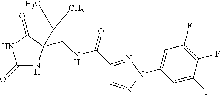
C1(C(NCC2(C(C)C)C(=O)NC(=O)N2)=O)=NN(C2=CC(F)=C(F)C(F)=C2)N=C1
